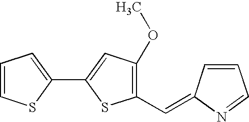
C1=CSC(C2=CC(OC)=C(C=C3C=CC=N3)S2)=C1
